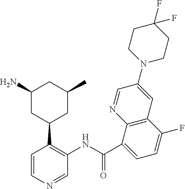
C1=NC2=C(C=C1N1CCC(F)(F)CC1)C(F)=CC=C2C(NC1=C(C2CC(C)CC(N)C2)C=CN=C1)=O
